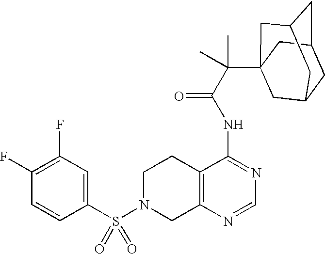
C1N(S(C2=CC(F)=C(F)C=C2)(=O)=O)CC2=C(C1)C(NC(=O)C(C13CC4CC(CC(C1)C4)C3)(C)C)=NC=N2
